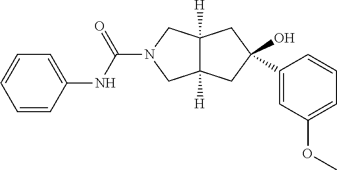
OC1(C2=CC(OC)=CC=C2)CC2([H])C([H])(CN(C(NC3=CC=CC=C3)=O)C2)C1
